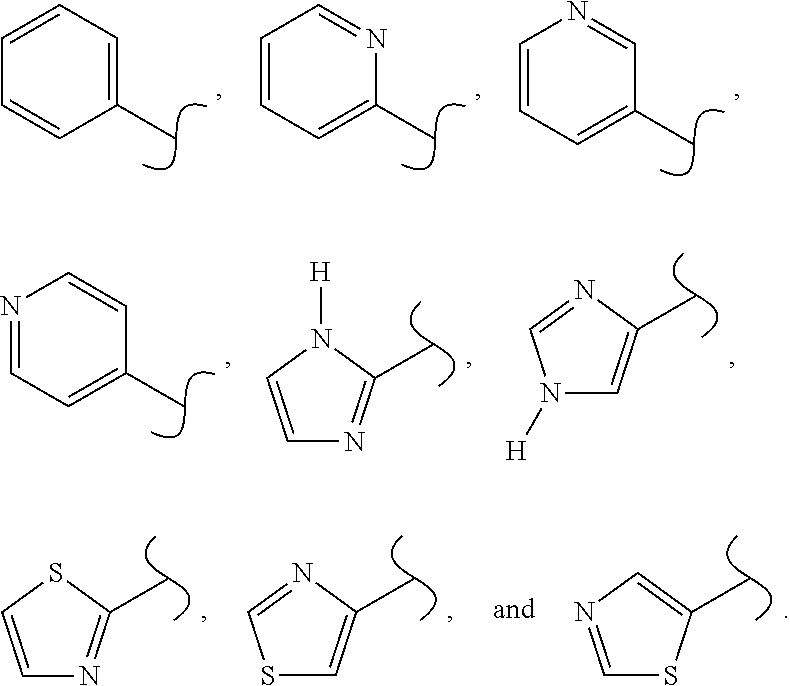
C1=C(C)C=NC=C1.C1=C(C)N=CC=C1.C1=CC(C)=CC=C1.N1([H])C=C(C)N=C1.C1=CN([H])C(C)=N1.C1=C(C)C=CN=C1.C1=NC=C(C)S1.S1C=C(C)N=C1.C1=CSC(C)=N1
